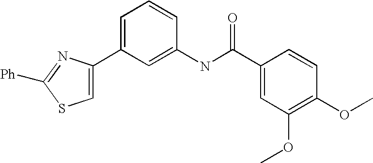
C1=C(C2=CSC([Ph])=N2)C=C(NC(=O)C2=CC(OC)=C(OC)C=C2)C=C1
